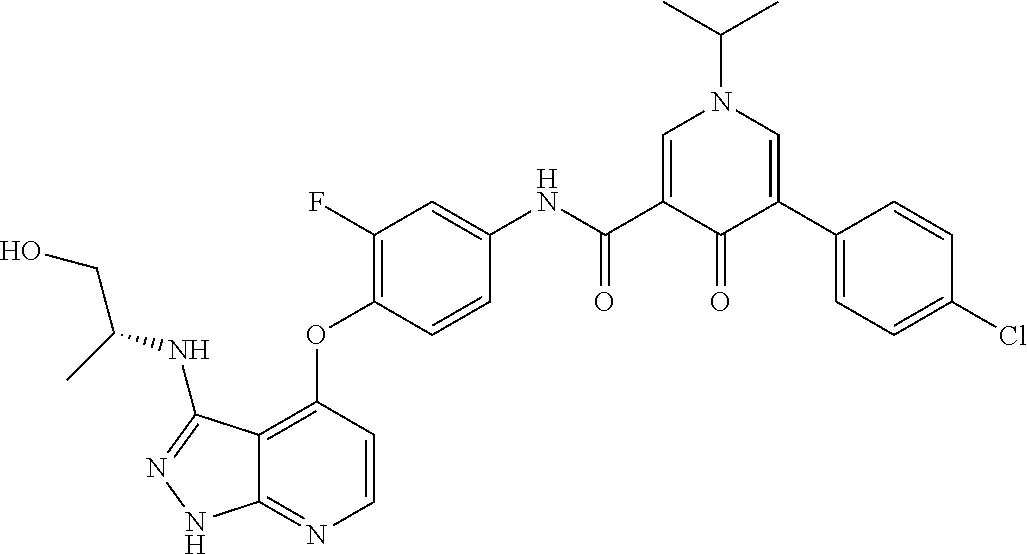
C12=C(OC3=C(F)C=C(NC(C4=CN(C(C)C)C=C(C5=CC=C(Cl)C=C5)C4=O)=O)C=C3)C=CN=C1NN=C2NC(CO)C
